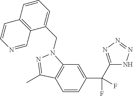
C12=C(C=CC(C(F)(F)C3=NN=NN3)=C1)C(C)=NN2CC1=CC=CC2=C1C=NC=C2
